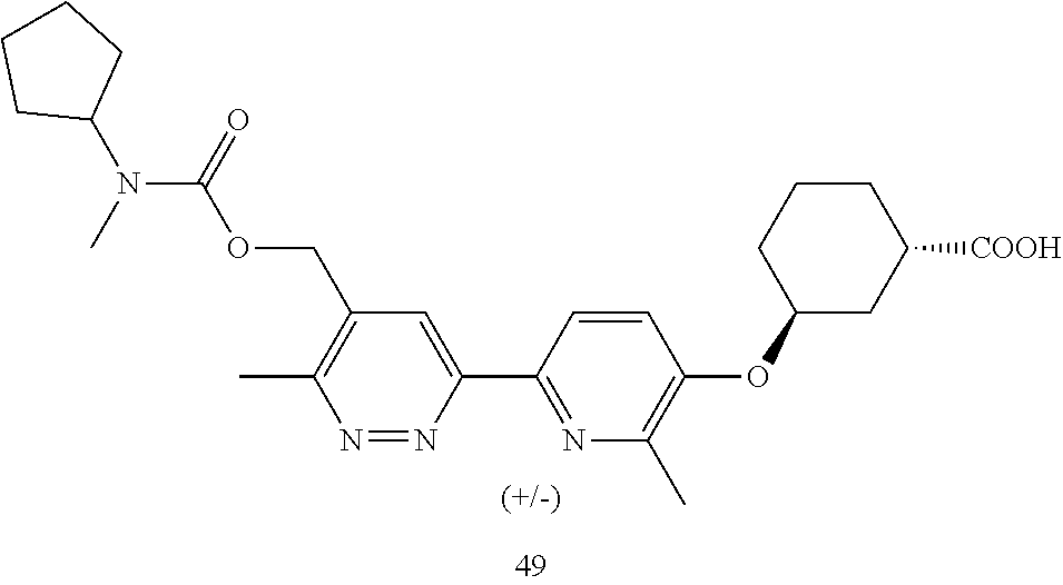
C1(N(C(=O)OCC2=C(C)N=NC(C3=NC(C)=C(OC4CC([COOH])CCC4)C=C3)=C2)C)CCCC1
